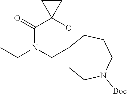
C12(CCN([Boc])CCC1)OC1(C(=O)N(CC)C2)CC1
